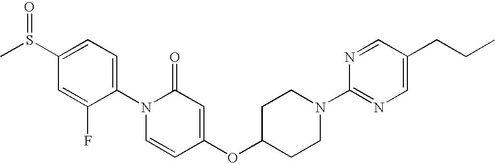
C1(S(C)=O)=CC=C(N2C=CC(OC3CCN(C4=NC=C(CCC)C=N4)CC3)=CC2=O)C(F)=C1
